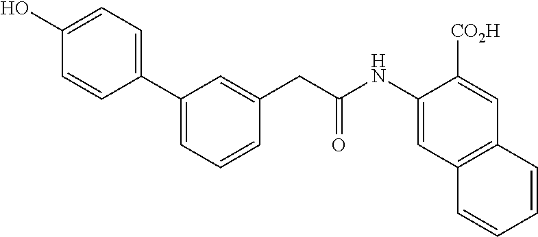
C1(O)=CC=C(C2=CC=CC(CC(NC3=CC4=C(C=C3[CO2H])C=CC=C4)=O)=C2)C=C1
